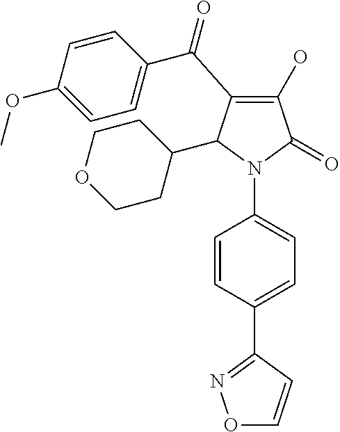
C1(O)=C(C(C2=CC=C(OC)C=C2)=O)C(C2CCOCC2)N(C2=CC=C(C3=NOC=C3)C=C2)C1=O
